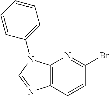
C12=C(C=CC(Br)=N1)N=CN2C1=CC=CC=C1
